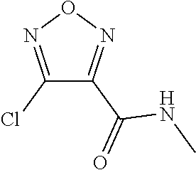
C1(Cl)=NON=C1C(NC)=O
